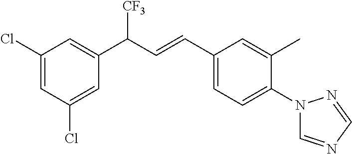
C1(C(C=CC2=CC=C(N3C=NC=N3)C(C)=C2)[CF3])=CC(Cl)=CC(Cl)=C1
